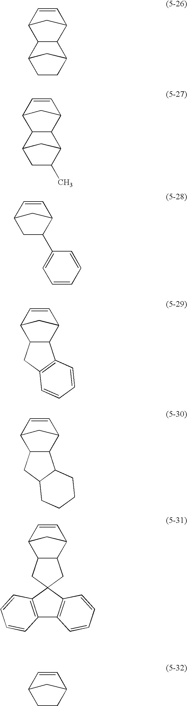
C1=CC2C3C(C1C2)C1CCC3C1.C1=CC2C3C(C1C2)C1C(C)CC3C1.C1=CC2CC(C3=CC=CC=C3)C1C2.C1=CC2C3C(C1C2)C1=C(C3)C=CC=C1.C1=CC2C3C(C1C2)C1C(C3)CCCC1.C1=CC2C3C(C1C2)CC1(C3)C2=C(C3=C1C=CC=C3)C=CC=C2.C1=CC2CCC1C2
